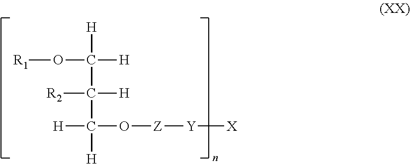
[R1]OC(C(C([H])(O[Z][Y][X])[H])([H])[R2])([H])[H]
